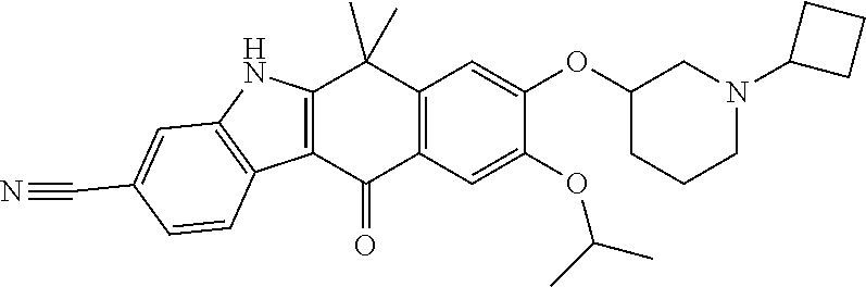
C12=C(C(=O)C3=C(C1(C)C)C=C(OC1CN(C4CCC4)CCC1)C(OC(C)C)=C3)C1=C(N2)C=C(C#N)C=C1
